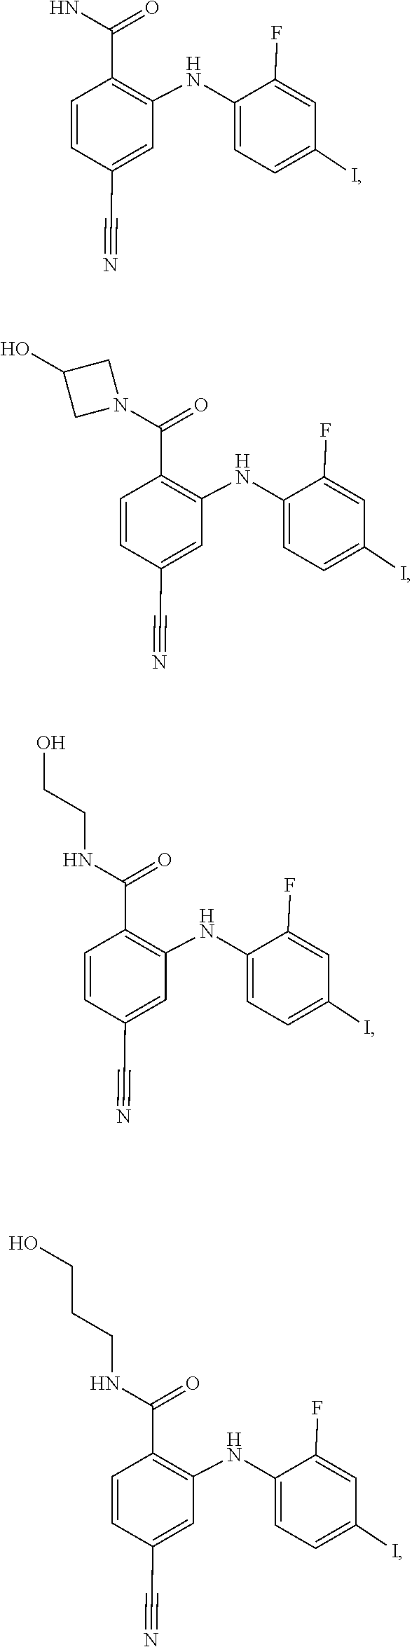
C1(C(N)=O)=C(NC2=CC=C(I)C=C2F)C=C(C#N)C=C1.C1(C(N2CC(O)C2)=O)=C(NC2=CC=C(I)C=C2F)C=C(C#N)C=C1.C1(C(NCCO)=O)=C(NC2=CC=C(I)C=C2F)C=C(C#N)C=C1.C1(C(NCCCO)=O)=C(NC2=CC=C(I)C=C2F)C=C(C#N)C=C1
